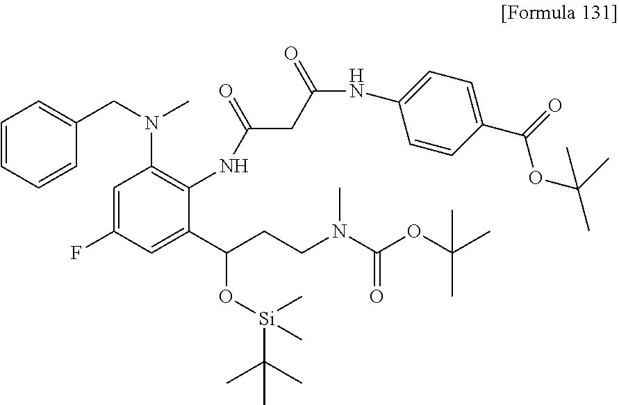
C1=CC=CC(CN(C)C2=C(NC(CC(NC3=CC=C(C(=O)OC(C)(C)C)C=C3)=O)=O)C(C(CCN(C(OC(C)(C)C)=O)C)O[Si](C(C)(C)C)(C)C)=CC(F)=C2)=C1
